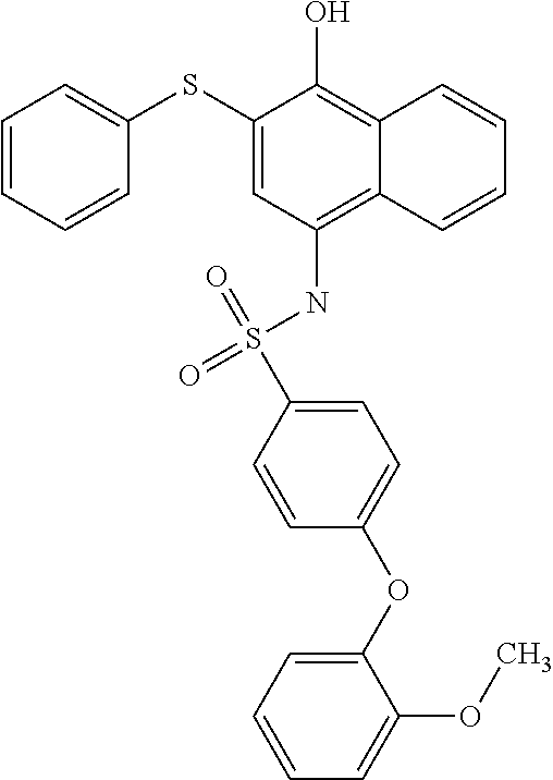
C1=CC=CC(SC2=CC(NS(=O)(=O)C3=CC=C(OC4=CC=CC=C4OC)C=C3)=C3C(=C2O)C=CC=C3)=C1
